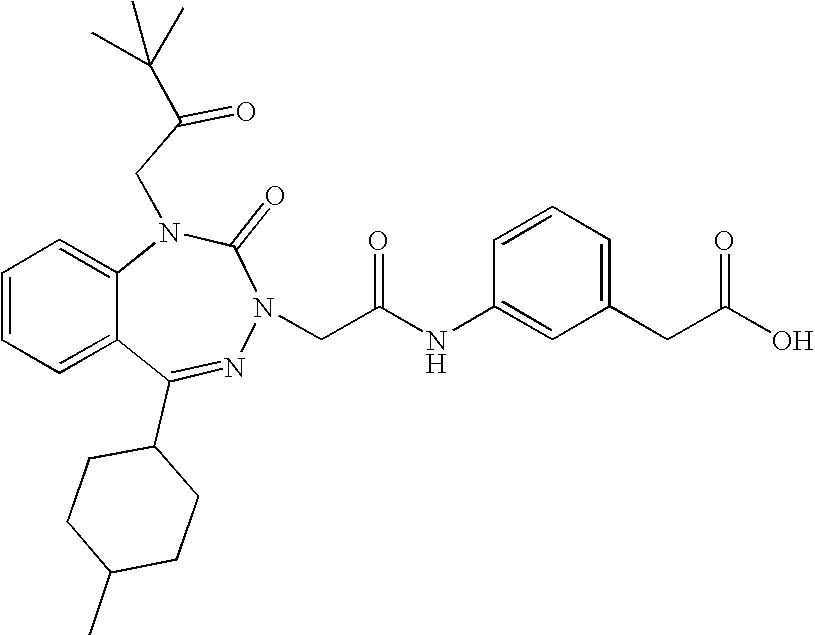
C1=CC=C2C(=C1)N(CC(=O)C(C)(C)C)C(=O)N(CC(NC1=CC(CC(O)=O)=CC=C1)=O)N=C2C1CCC(C)CC1
